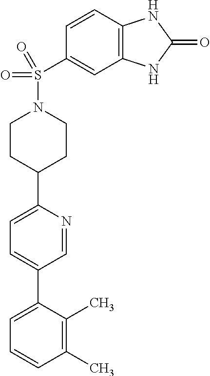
C1(C)=C(C)C(C2=CC=C(C3CCN(S(C4=CC5=C(C=C4)NC(=O)N5)(=O)=O)CC3)N=C2)=CC=C1
